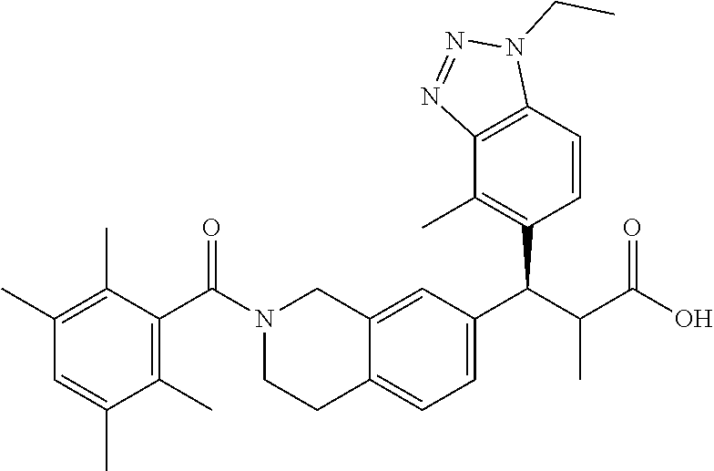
C1(C)=C(C)C(C(N2CCC3=CC=C(C(C(C(O)=O)C)C4=C(C)C5=C(C=C4)N(CC)N=N5)C=C3C2)=O)=C(C)C(C)=C1
